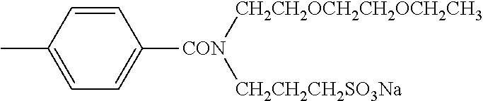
C1=CC(C)=CC=C1[CON]([CH2CH2OCH2CH2OCH2CH3])[CH2CH2CH2SO3Na]
